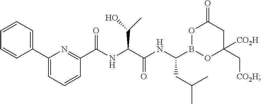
C1(C2=CC=CC=C2)=CC=CC(C(NC(C(NC(B2OC(C[CO2H])([CO2H])CC(=O)O2)CC(C)C)=O)C(O)C)=O)=N1
